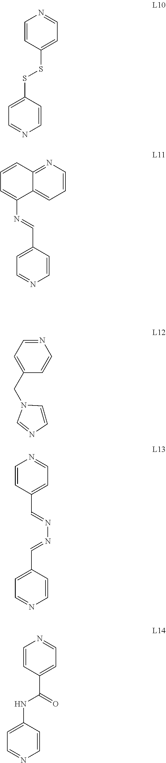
C1=CC(SSC2=CC=NC=C2)=CC=N1.C12=NC=CC=C1C(N=CC1=CC=NC=C1)=CC=C2.N1=CC=C(CN2C=CN=C2)C=C1.C1=CC(C=NN=CC2=CC=NC=C2)=CC=N1.C1=CC(C(NC2=CC=NC=C2)=O)=CC=N1
